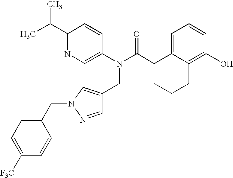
C1(C(C)C)=NC=C(N(C(C2CCCC3=C(O)C=CC=C23)=O)CC2=CN(CC3=CC=C([F3C])C=C3)N=C2)C=C1
